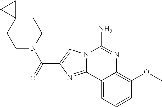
N12C(=NC(C(=O)N3CCC4(CC3)CC4)=C1)C1=CC=CC(OC)=C1N=C2N
